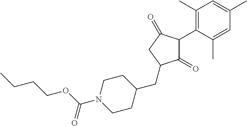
C1(=O)C(C2=C(C)C=C(C)C=C2C)C(=O)CC1CC1CCN(C(OCCCC)=O)CC1
